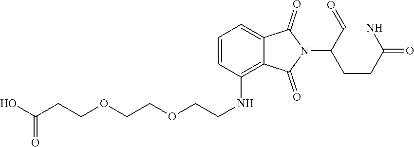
OC(CCOCCOCCNC1=C2C(=CC=C1)C(=O)N(C1CCC(=O)NC1=O)C2=O)=O
